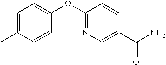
CC1=CC=C(OC2=NC=C(C(=O)N)C=C2)C=C1
